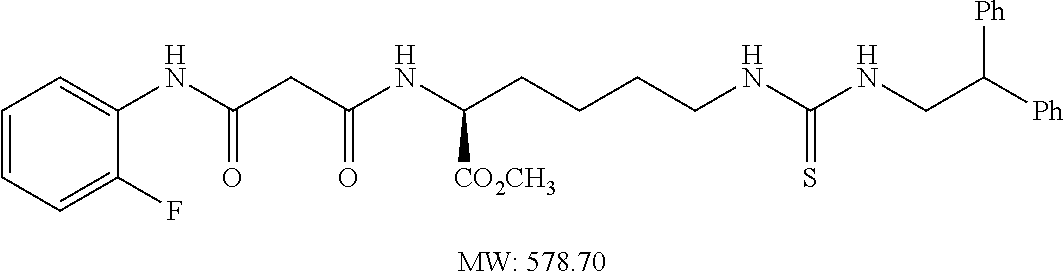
C1=CC=C(F)C(NC(CC(NC(CCCCNC(NCC([Ph])[Ph])=S)[CO2CH3])=O)=O)=C1
